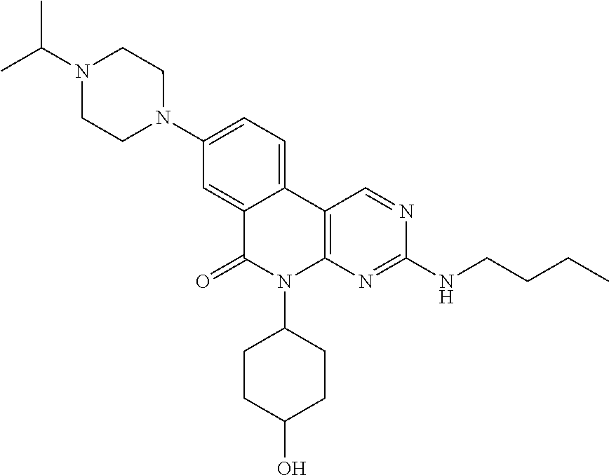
C12=C(N=C(NCCCC)N=C1)N(C1CCC(O)CC1)C(=O)C1=CC(N3CCN(C(C)C)CC3)=CC=C21
